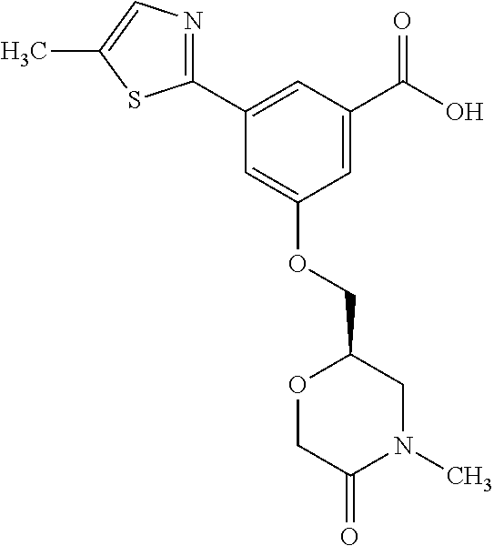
C1(C2=NC=C(C)S2)=CC(C(O)=O)=CC(OCC2OCC(=O)N(C)C2)=C1
